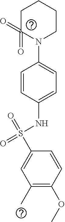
C1C(=O)(=O)N(C2=CC=C(NS(=O)(=O)C3=CC(C)=C(OC)C=C3)C=C2)CCC1
